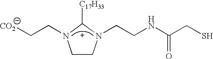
C1CN(CCNC(CS)=O)C([C17H33])N1CC[CO2]
